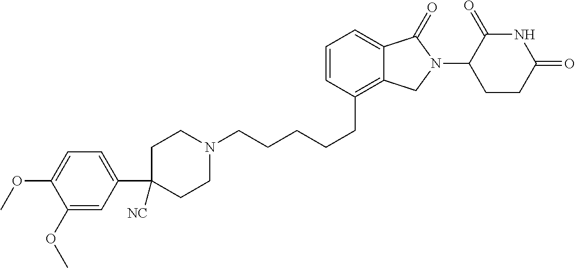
C(CCC1=C2C(=CC=C1)C(=O)N(C1C(=O)NC(=O)CC1)C2)CCN1CCC(C2=CC=C(OC)C(OC)=C2)([NC])CC1
